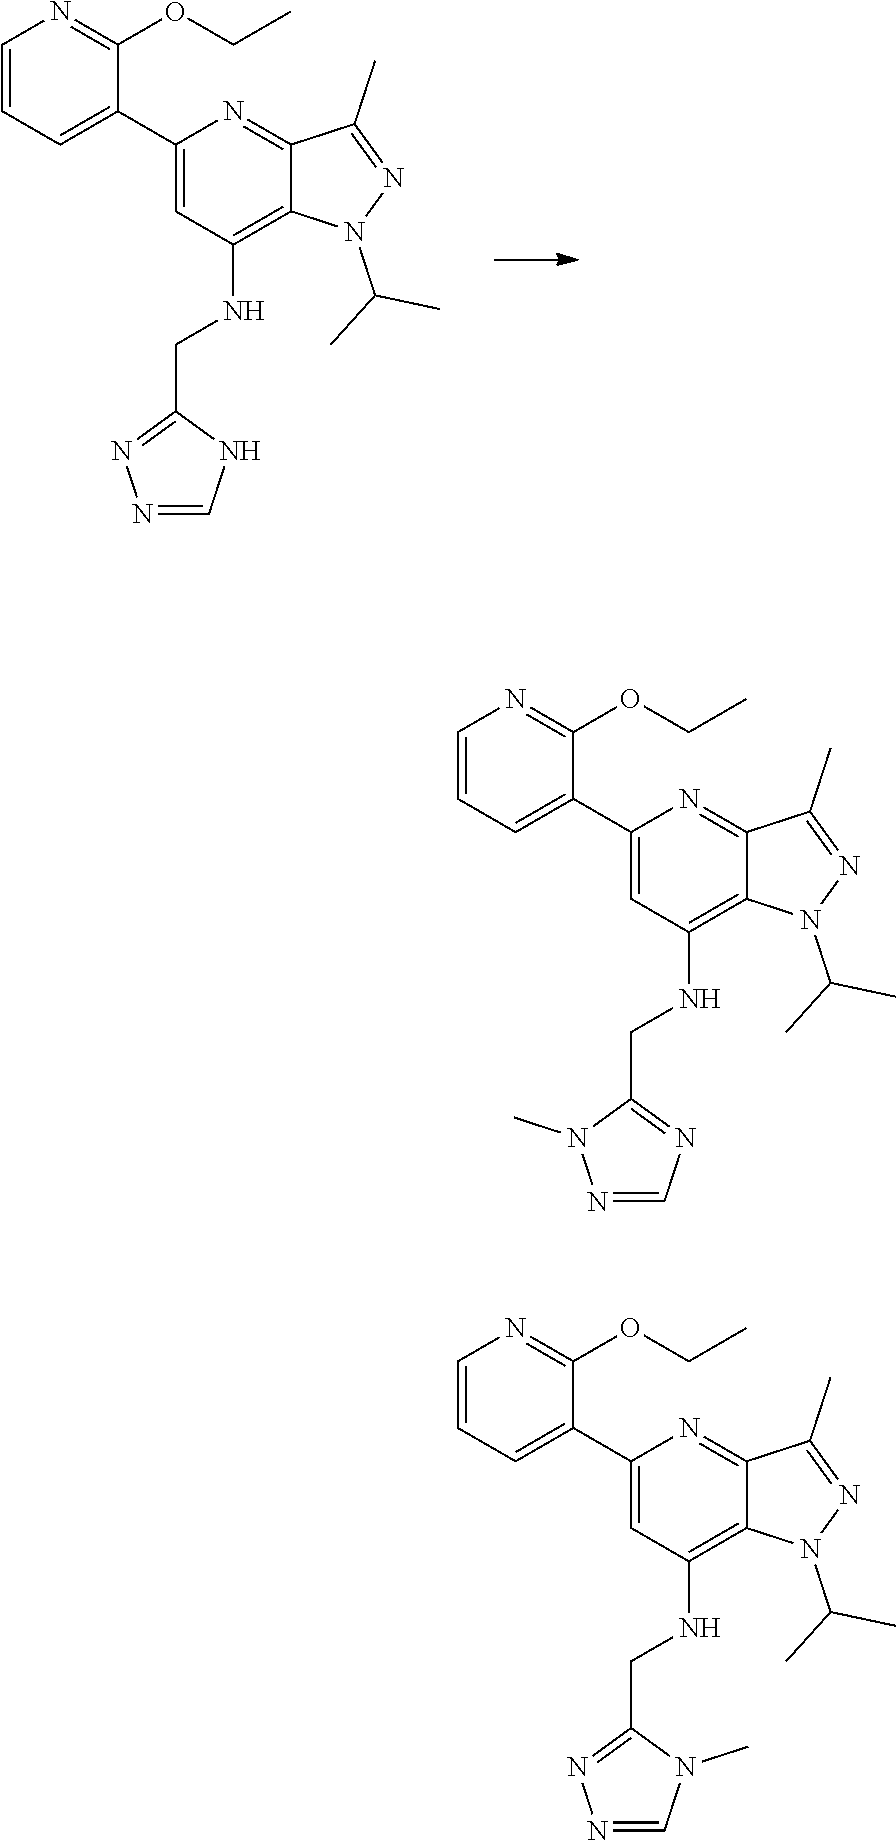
C12=C(NCC3=NN=CN3)C=C(C3=CC=CN=C3OCC)N=C1C(C)=NN2C(C)C.C12=C(NCC3=NC=NN3C)C=C(C3=CC=CN=C3OCC)N=C1C(C)=NN2C(C)C.C12=C(NCC3=NN=CN3C)C=C(C3=CC=CN=C3OCC)N=C1C(C)=NN2C(C)C
